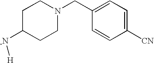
C1C([-N][H])CCN(CC2=CC=C([CN])C=C2)C1
